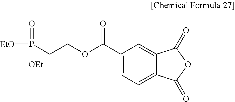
C1(C(OCCP([EtO])([OEt])=O)=O)=CC=C2C(=C1)C(=O)OC2=O
